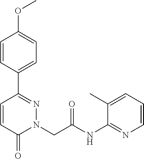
C1=CC(C2=NN(CC(NC3=NC=CC=C3C)=O)C(=O)C=C2)=CC=C1OC
